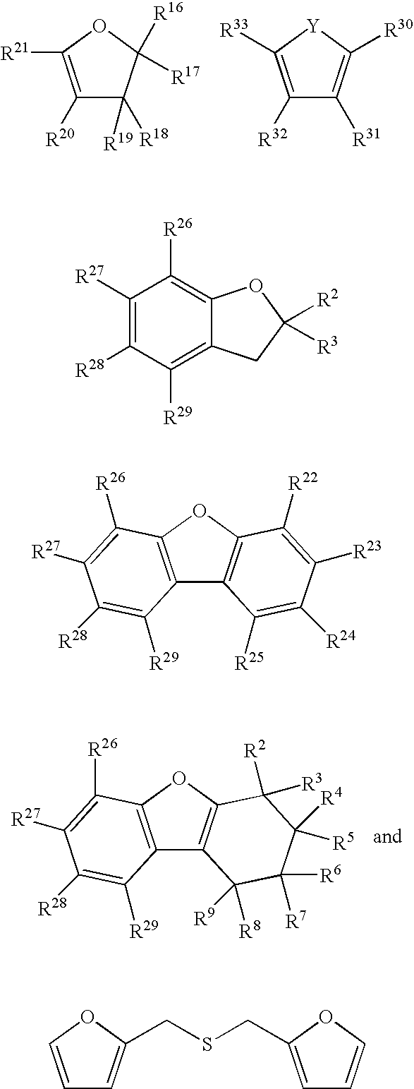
C1([R20])=C([R21])OC([R16])([R17])C1([R18])[R19].C1([R32])=C([R33])[Y]C([R30])=C1[R31].C12=C(OC3=C1C([R9])([R8])C([R7])([R6])C([R4])([R5])C3([R2])[R3])C([R26])=C([R27])C([R28])=C2[R29].C1([R27])=C([R28])C([R29])=C2C(=C1[R26])OC([R2])([R3])C2.C12=C(OC3=C1C([R25])=C([R24])C([R23])=C3[R22])C([R26])=C([R27])C([R28])=C2[R29].C1=COC(CSCC2=CC=CO2)=C1
